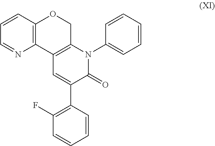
C12=C(COC3=C1N=CC=C3)N(C1=CC=CC=C1)C(=O)C(C1=C(F)C=CC=C1)=C2
